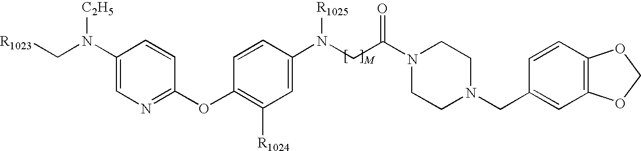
C1(N(C[R1023])[C2H5])=CN=C(OC2=C([R1024])C=C(N([R1025])CC(=O)N3CCN(CC4=CC5=C(C=C4)OCO5)CC3)C=C2)C=C1
